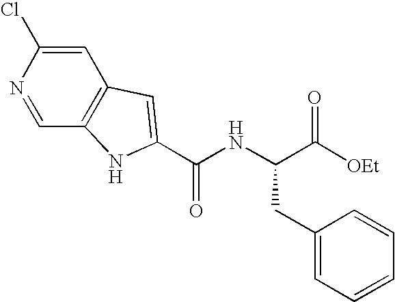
C1=C(Cl)N=CC2=C1C=C(C(NC(C([OEt])=O)CC1=CC=CC=C1)=O)N2
